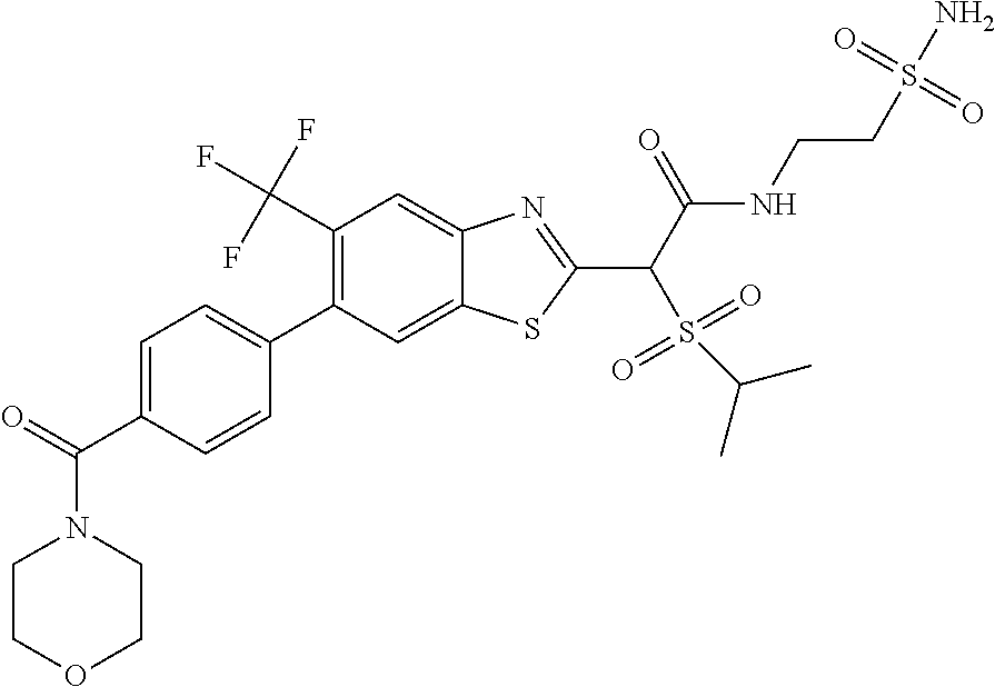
C1(C(F)(F)F)=C(C2=CC=C(C(=O)N3CCOCC3)C=C2)C=C2C(=C1)N=C(C(C(NCCS(N)(=O)=O)=O)S(=O)(=O)C(C)C)S2
